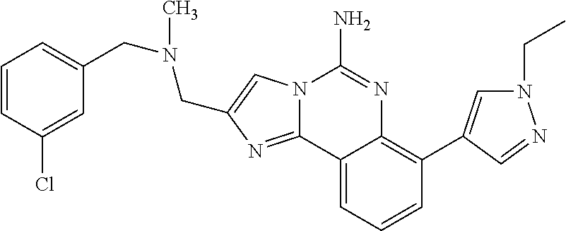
C12=NC(CN(CC3=CC=CC(Cl)=C3)C)=CN1C(N)=NC1=C(C3=CN(CC)N=C3)C=CC=C21
